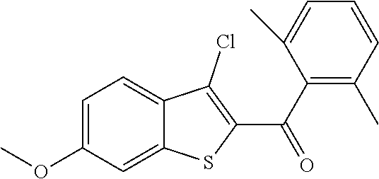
C1=C(OC)C=C2C(=C1)C(Cl)=C(C(C1=C(C)C=CC=C1C)=O)S2
